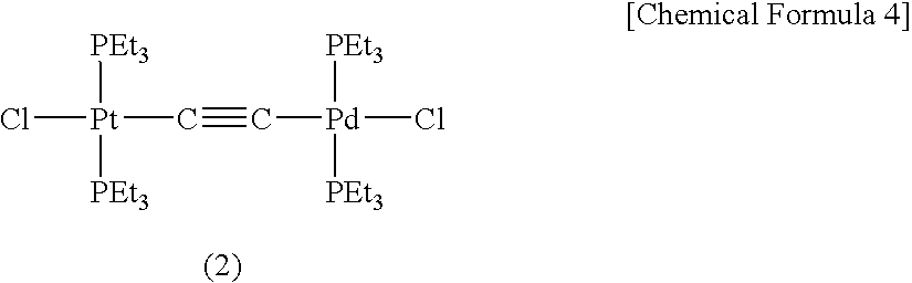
Cl[Pt](C#C[Pd](Cl)([PEt3])[PEt3])([PEt3])[PEt3]
